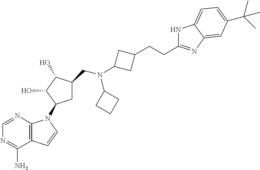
N1=CN=C(N)C2=C1N(C1CC(CN(C3CCC3)C3CC(CCC4=NC5=CC(C(C)(C)C)=CC=C5N4)C3)C(O)C1O)C=C2
